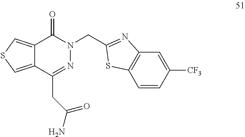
C12=CSC=C1C(CC(N)=O)=NN(CC1=NC3=C(C=CC([CF3])=C3)S1)C2=O
